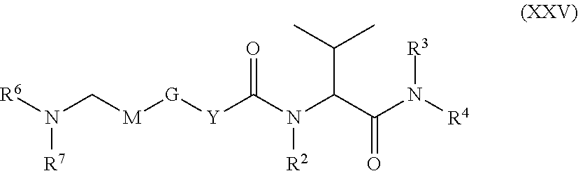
[R6]N(C[M][G][Y]C(N([R2])C(C(N([R3])[R4])=O)C(C)C)=O)[R7]
